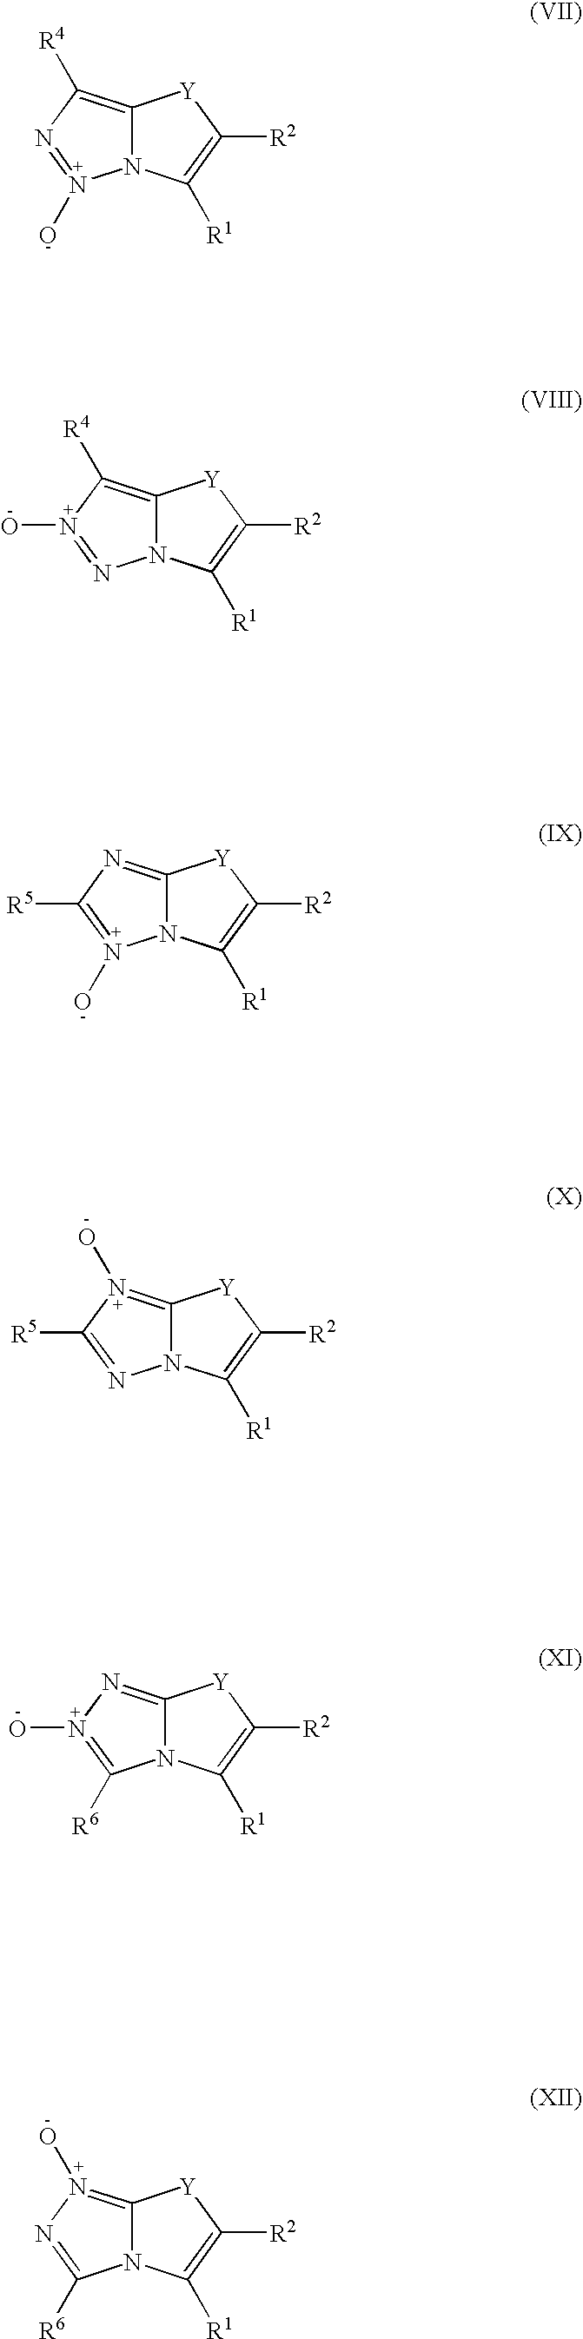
C12=C([R4])N=N(O)N1C([R1])=C([R2])[Y]2.C12=C([R4])N(O)=NN1C([R1])=C([R2])[Y]2.C12=NC([R5])=N(O)N1C([R1])=C([R2])[Y]2.C12=N(O)C([R5])=NN1C([R1])=C([R2])[Y]2.C12=NN(O)=C([R6])N1C([R1])=C([R2])[Y]2.C12=N(O)N=C([R6])N1C([R1])=C([R2])[Y]2
